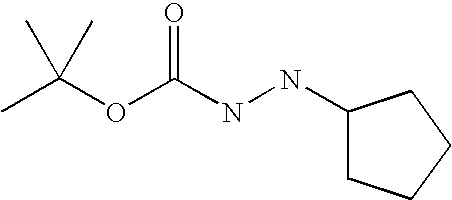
C1(NNC(OC(C)(C)C)=O)CCCC1
